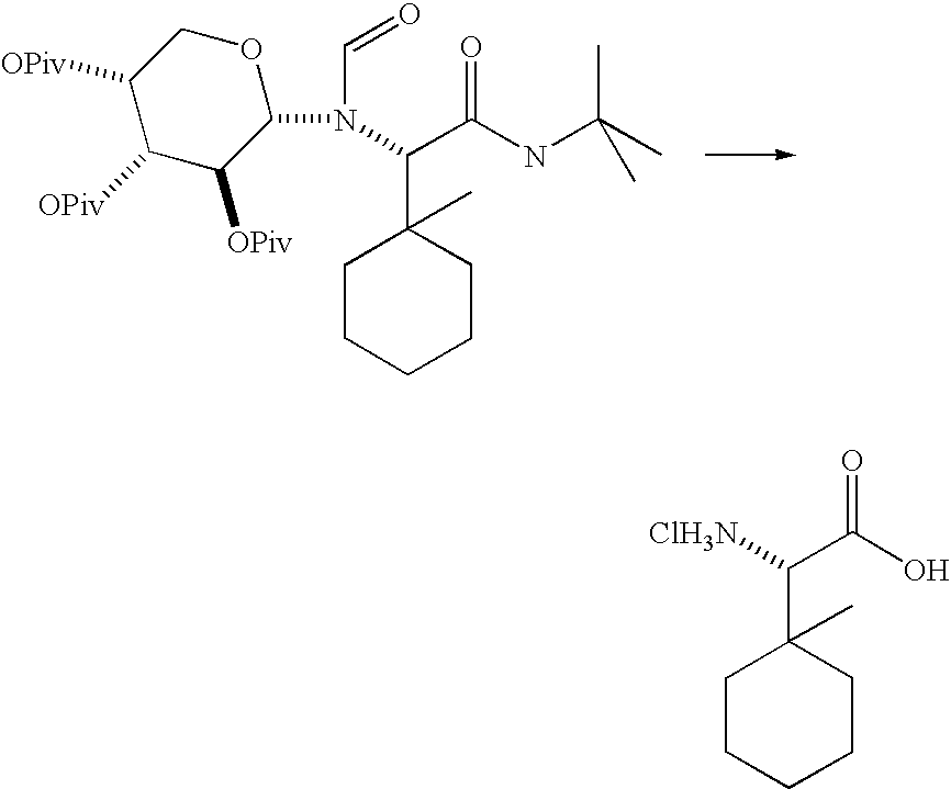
C1([OPiv])C([OPiv])C([OPiv])C(N(C(C2(C)CCCCC2)C(NC(C)(C)C)=O)C=O)OC1.[ClH3N]C(C1(C)CCCCC1)C(O)=O
